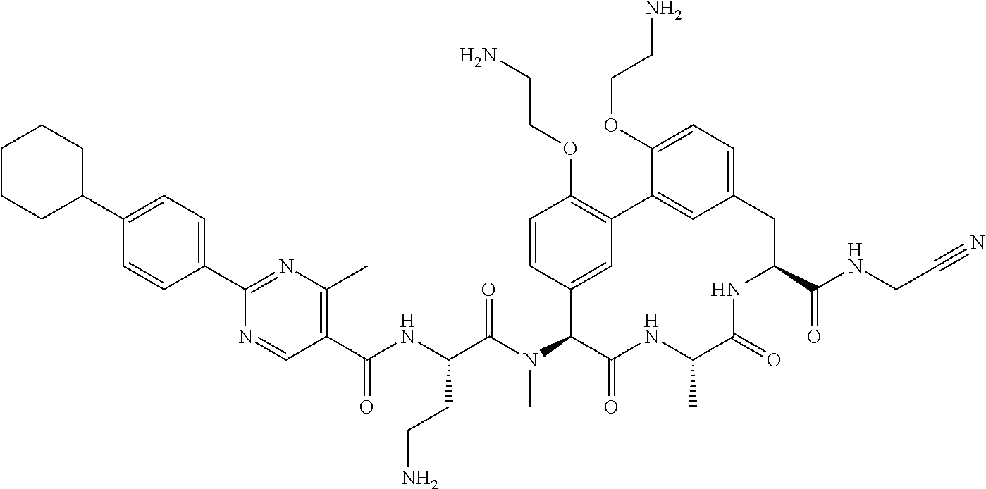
C1(C(NC(C(N(C2C(=O)NC(C)C(=O)NC(C(NCC#N)=O)CC3=CC=C(OCCN)C(=C3)C3=C(OCCN)C=CC2=C3)C)=O)CCN)=O)=C(C)N=C(C2=CC=C(C3CCCCC3)C=C2)N=C1
